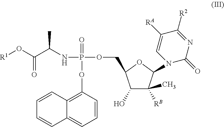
N(C(C(O[R1])=O)C)P(=O)(OC1=C2C(=CC=C1)C=CC=C2)OCC1C(O)C([RB])(C)C(N2C(=O)N=C([R2])C([RA])=C2)O1
